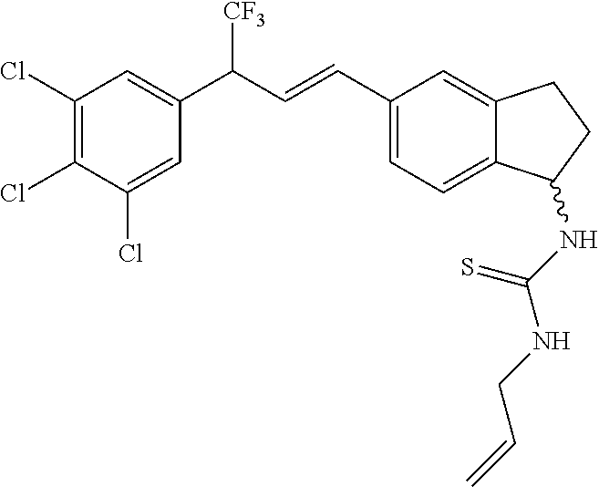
C1(Cl)=C(Cl)C(Cl)=CC(C(C=CC2=CC=C3C(=C2)CCC3NC(NCC=C)=S)[CF3])=C1
